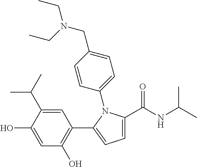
C1=C(C(NC(C)C)=O)N(C2=CC=C(CN(CC)CC)C=C2)C(C2=C(O)C=C(O)C(C(C)C)=C2)=C1
